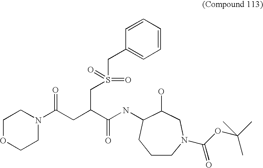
C1OCCN(C(CC(C(NC2C(O)CN(C(OC(C)(C)C)=O)CCC2)=O)CS(CC2=CC=CC=C2)(=O)=O)=O)C1
